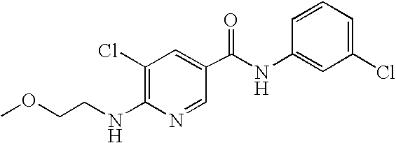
C1=CC(NC(C2=CC(Cl)=C(NCCOC)N=C2)=O)=CC(Cl)=C1
